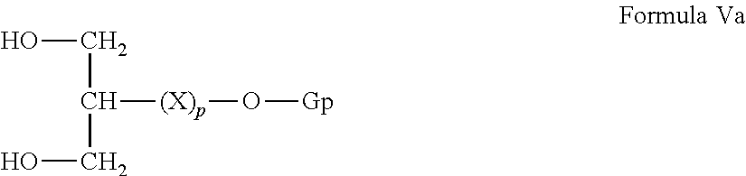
OCC([(X)p]O[Gp])CO
